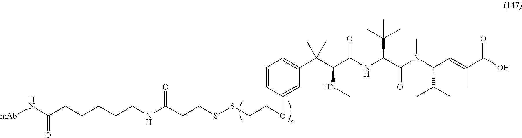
C1=CC(OCCSSCCC(NCCCCCC(N[mAb])=O)=O)=CC(C(C(NC)C(NC(C(C)(C)C)C(=O)N(C(C(C)C)C=C(C)C(O)=O)C)=O)(C)C)=C1
